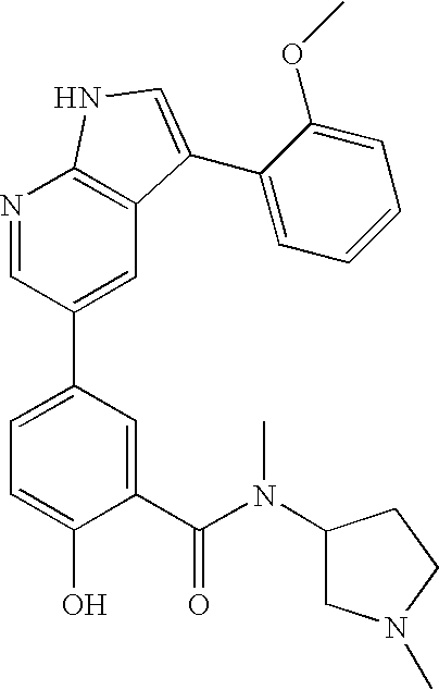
N1=CC(C2=CC=C(O)C(C(N(C3CN(C)CC3)C)=O)=C2)=CC2=C1NC=C2C1=CC=CC=C1OC
